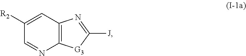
C12=C(C=C([R2])C=N1)N=C([J])[G3]2
